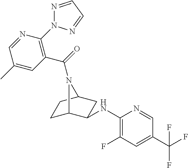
N1=CC=NN1C1=C(C(=O)N2C3CCC2CC3NC2=C(F)C=C(C(F)(F)F)C=N2)C=C(C)C=N1
